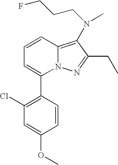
C1(C2=CC=CC3=C(N(C)CCCF)C(CC)=NN23)=C(Cl)C=C(OC)C=C1
